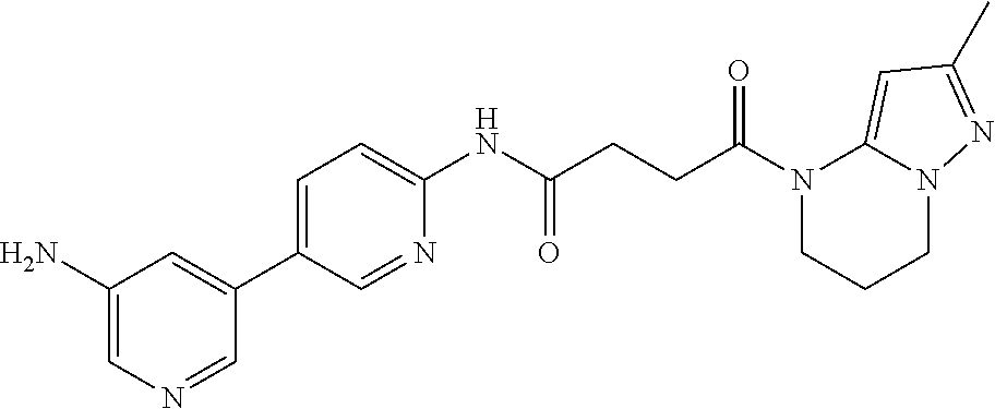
C1(N)=CN=CC(C2=CC=C(NC(CCC(N3CCCN4C3=CC(C)=N4)=O)=O)N=C2)=C1
